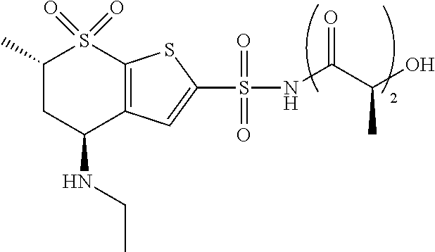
C1(C)CC(NCC)C2=C(S1(=O)=O)SC(S(=O)(=O)NC(C(O)C)=O)=C2
